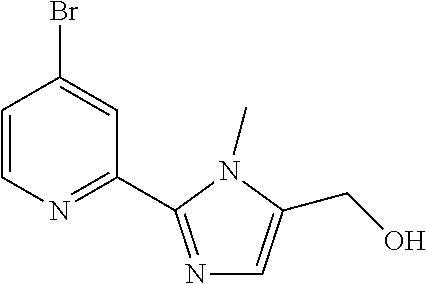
C1=CN=C(C2=NC=C(CO)N2C)C=C1Br
